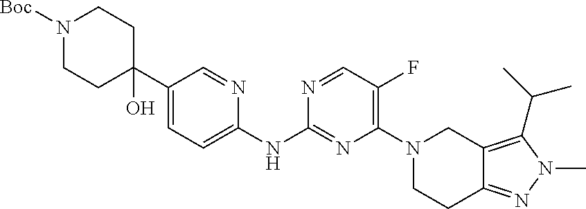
C1=NC(NC2=NC(N3CCC4=NN(C)C(C(C)C)=C4C3)=C(F)C=N2)=CC=C1C1(O)CCN([Boc])CC1
